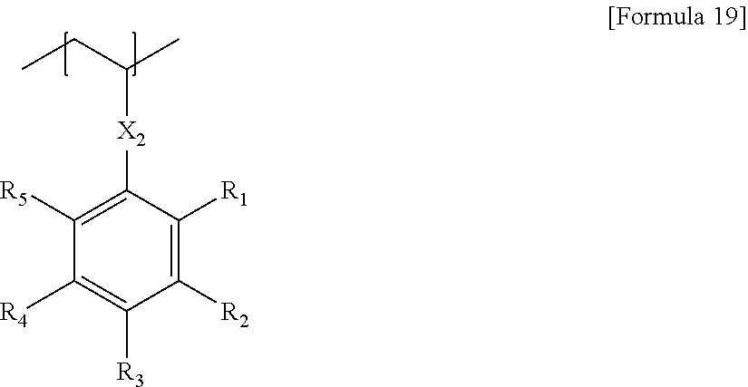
C1([R2])=C([R1])C([X2]C(C)CC)=C([R5])C([R4])=C1[R3]
